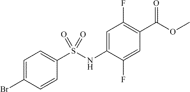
C1=C(Br)C=CC(S(NC2=CC(F)=C(C(OC)=O)C=C2F)(=O)=O)=C1
